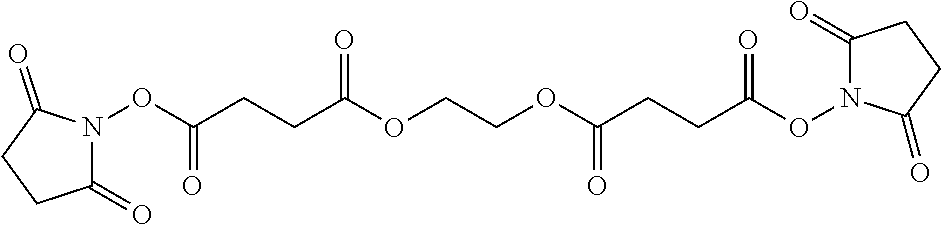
C1(=O)N(OC(CCC(OCCOC(CCC(ON2C(=O)CCC2=O)=O)=O)=O)=O)C(=O)CC1
